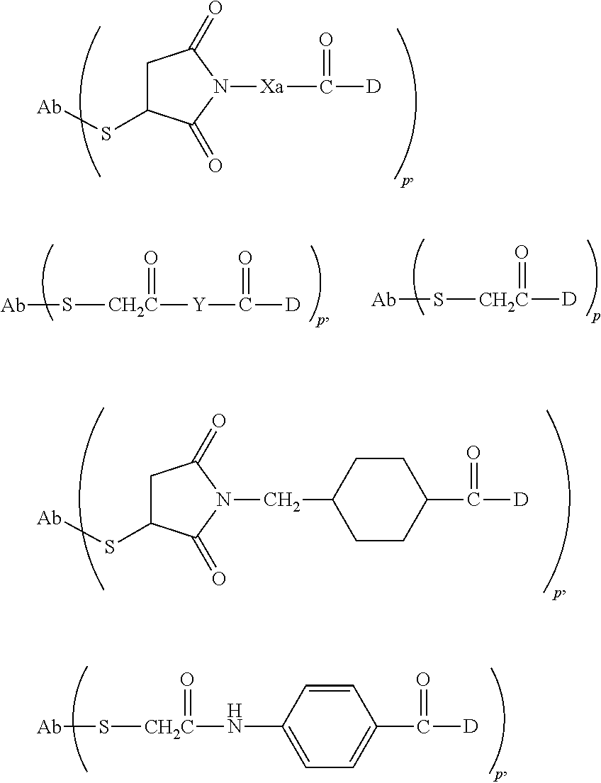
C1C(S[Ab])C(=O)N([Xa]C(=O)[D])C1=O.C1C(S[Ab])C(=O)N(CC2CCC(C(=O)[D])CC2)C1=O.[Ab]S[CH2C](=O)NC1=CC=C(C(=O)[D])C=C1.[Ab]S[CH2C](=O)[D].[Ab]S[CH2C](=O)[Y]C(=O)[D]
